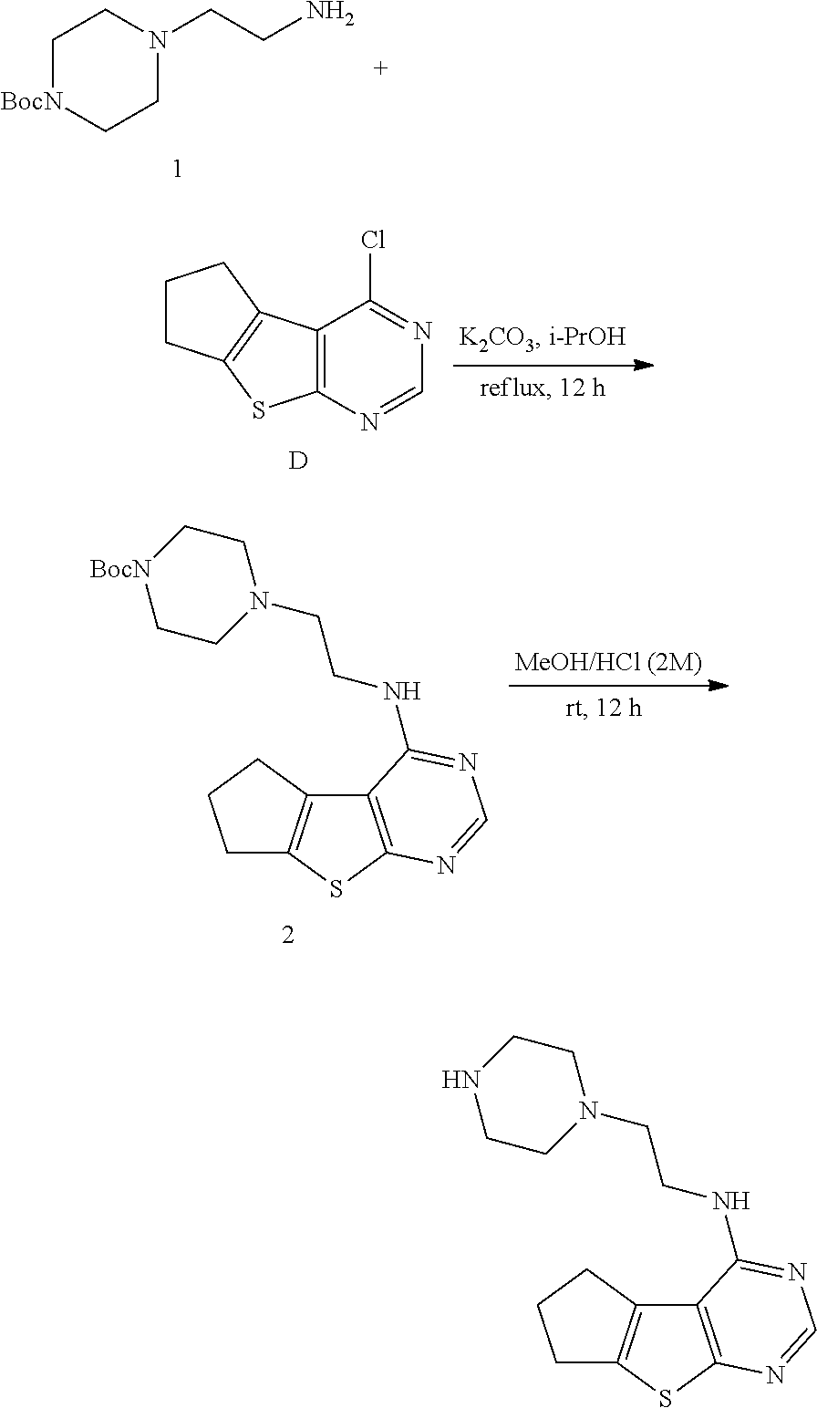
C1C2=C(CC1)C1=C(S2)N=CN=C1NCCN1CCNCC1.C1[BocN]CCN(CCN)C1.C12=C(N=CN=C1Cl)SC1=C2CCC1.[D].C1C2=C(CC1)C1=C(S2)N=CN=C1NCCN1CC[BocN]CC1
